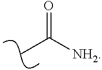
[NH2]C(=O)C
